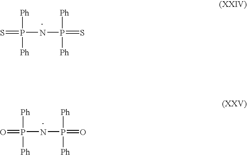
S=P([Ph])([Ph])NP([Ph])([Ph])=S.O=P([Ph])([Ph])NP([Ph])([Ph])=O
